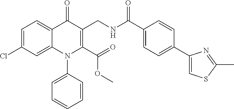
C1=C(Cl)C=C2C(=C1)C(=O)C(CNC(C1=CC=C(C3=CSC(C)=N3)C=C1)=O)=C(C(=O)OC)N2C1=CC=CC=C1
